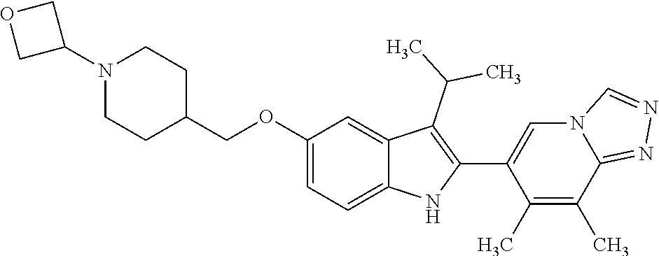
C(OC1=CC=C2C(=C1)C(C(C)C)=C(C1=CN3C(=NN=C3)C(C)=C1C)N2)C1CCN(C2COC2)CC1
